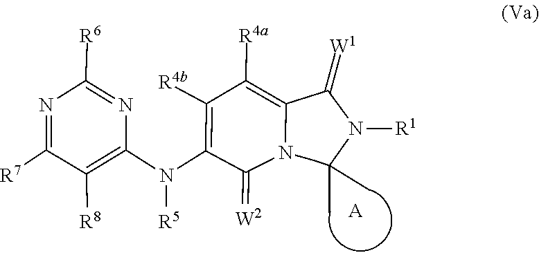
C1(=[W2])C(N(C2=C([R8])C([R7])=NC([R6])=N2)[R5])=C([R4b])C([R4a])=C2C(=[W1])N([R1])C(C)(C)CN12.[A]
